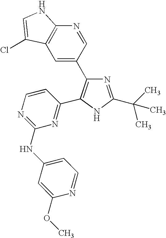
N1=C(C(C)(C)C)NC(C2=NC(NC3=CC=NC(OC)=C3)=NC=C2)=C1C1=CC2=C(N=C1)NC=C2Cl
